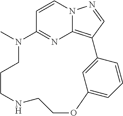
C1=CC2=NC3=C(C=NN13)C1=CC(=CC=C1)OCCNCCCN2C
